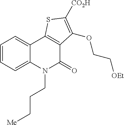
C1=CC=C2C(=C1)C1=C(C(=O)N2CCC[Me])C(OCC[OEt])=C([CO2H])S1
